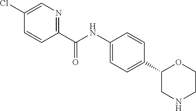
C1(Cl)=CN=C(C(NC2=CC=C(C3CNCCO3)C=C2)=O)C=C1
